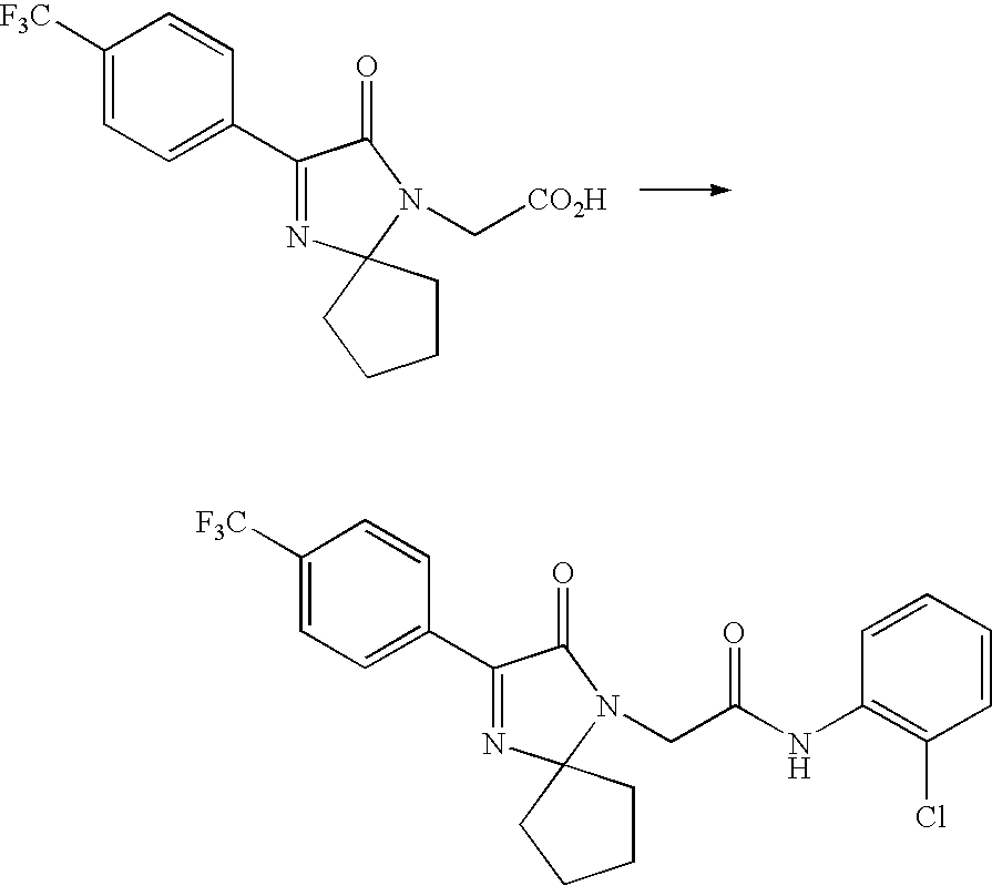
C1([F3C])=CC=C(C2=NC3(N(C[CO2H])C2=O)CCCC3)C=C1.C1([F3C])=CC=C(C2=NC3(N(CC(NC4=C(Cl)C=CC=C4)=O)C2=O)CCCC3)C=C1
